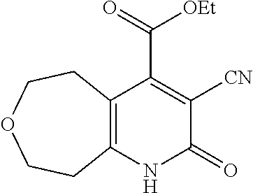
C12=C(NC(=O)C([CN])=C1C(=O)[OEt])CCOCC2
